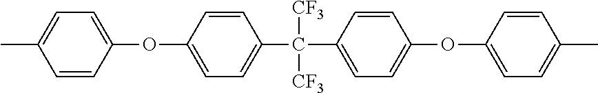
C1=C(C)C=CC(OC2=CC=C(C(C3=CC=C(OC4=CC=C(C)C=C4)C=C3)([CF3])[CF3])C=C2)=C1
